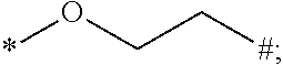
*OCC[#]
